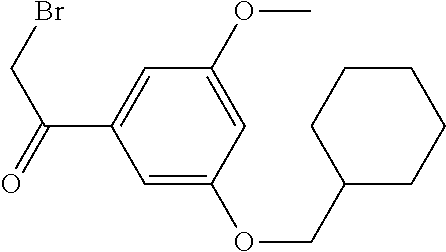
C1=C(OC)C=C(C(CBr)=O)C=C1OCC1CCCCC1
